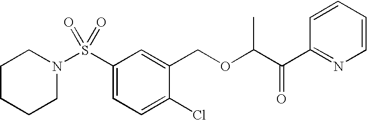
C1CCCN(S(C2=CC=C(Cl)C(COC(C(C3=NC=CC=C3)=O)C)=C2)(=O)=O)C1
